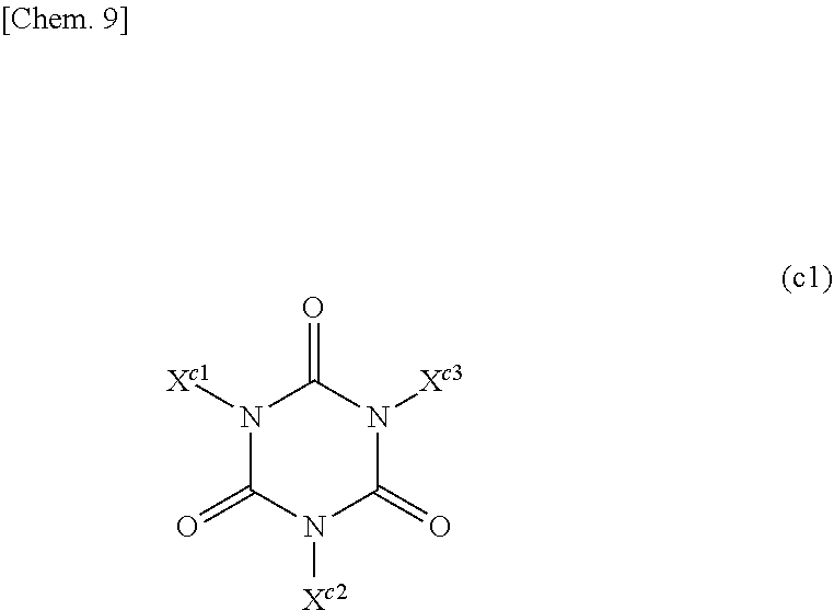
N1([Xc1])C(=O)N([Xc2])C(=O)N([Xc3])C1=O
